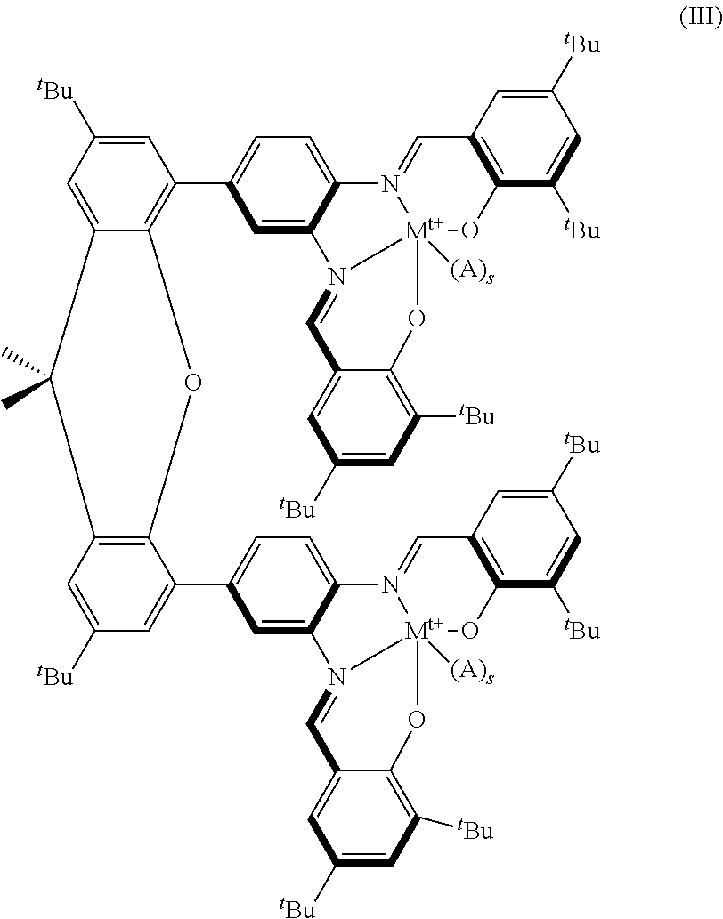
C1=C([tBu])C=C2C(=C1C1=CC=C3C(=C1)N1=CC4=CC([tBu])=CC([tBu])=C4O[Mt+]14([(A)s])N3=CC1=C(O4)C([tBu])=CC([tBu])=C1)OC1=C(C=C([tBu])C=C1C1=CC=C3C(=C1)N1=CC4=CC([tBu])=CC([tBu])=C4O[Mt+]14([(A)s])N3=CC1=C(O4)C([tBu])=CC([tBu])=C1)C2(C)C
